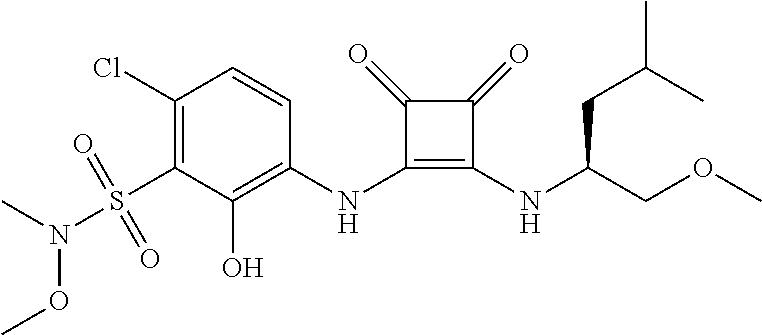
C1(Cl)=C(S(N(OC)C)(=O)=O)C(O)=C(NC2=C(NC(COC)CC(C)C)C(=O)C2=O)C=C1
